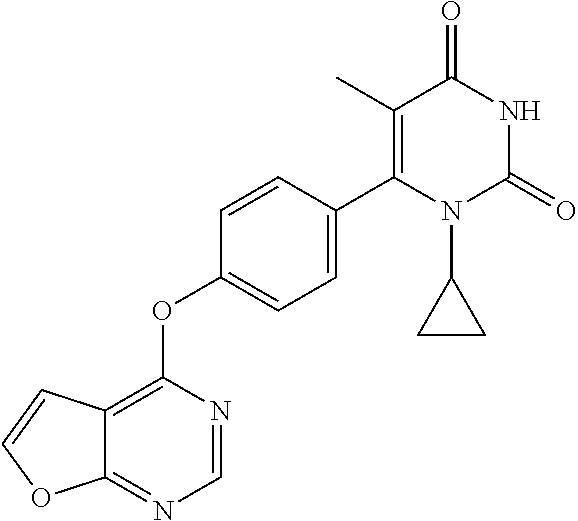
C12=NC=NC(OC3=CC=C(C4=C(C)C(=O)NC(=O)N4C4CC4)C=C3)=C1C=CO2
